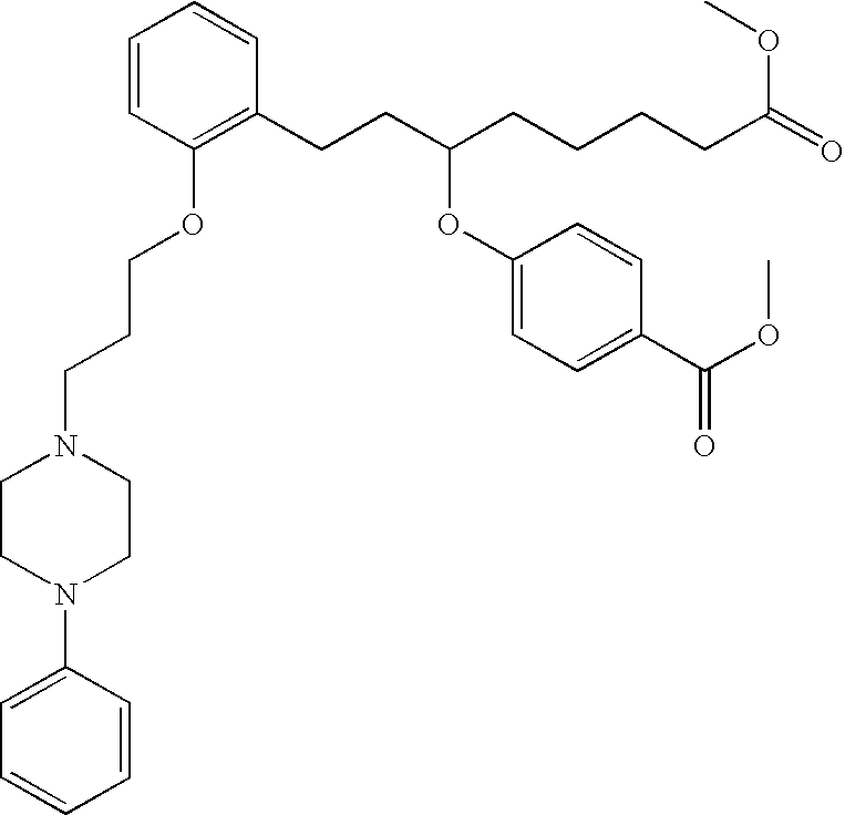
C1=CC(OCCCN2CCN(C3=CC=CC=C3)CC2)=C(CCC(CCCCC(=O)OC)OC2=CC=C(C(OC)=O)C=C2)C=C1
